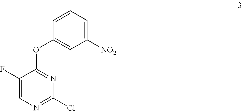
ClC1=NC=C(F)C(OC2=CC([NO2])=CC=C2)=N1
